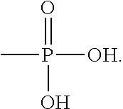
CP(=O)([OH])O
